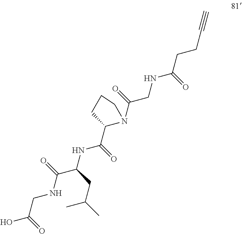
OC(CNC(C(NC(=O)C1N(C(CNC(CCC#C)=O)=O)CCC1)CC(C)C)=O)=O
